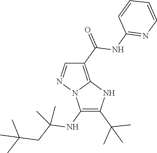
C1(NC(CC(C)(C)C)(C)C)=C(C(C)(C)C)NC2=C(C(=O)NC3=NC=CC=C3)C=NN12
